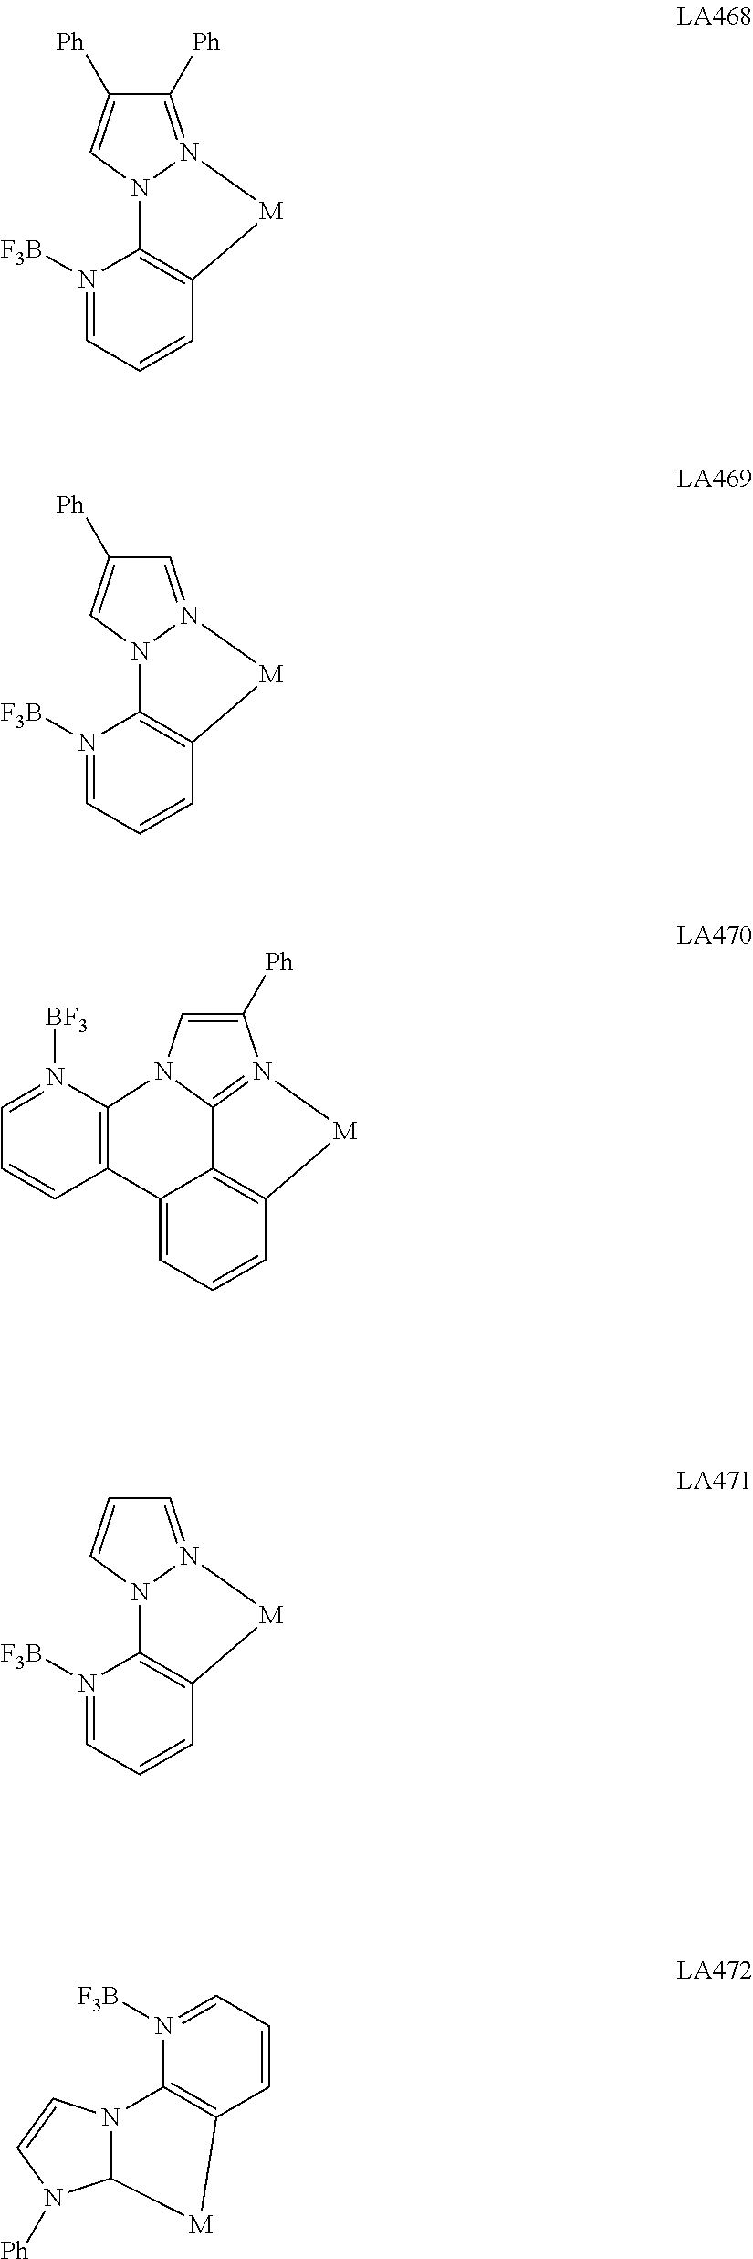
C1([Ph])=CN2C3=N1[M]C1=C3C(=CC=C1)C1=C2N([BF3])=CC=C1.C1([Ph])=N2N(C=C1[Ph])C1=C(C=CC=N1[F3B])[M]2.C1=N2N(C=C1)C1=C(C=CC=N1[F3B])[M]2.C1=N2N(C=C1[Ph])C1=C(C=CC=N1[F3B])[M]2.C1=CC=N([F3B])C2=C1[M]C1N2C=CN1[Ph]
